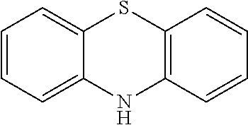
C1=CC=C2C(=C1)SC1=C(N2)C=CC=C1
